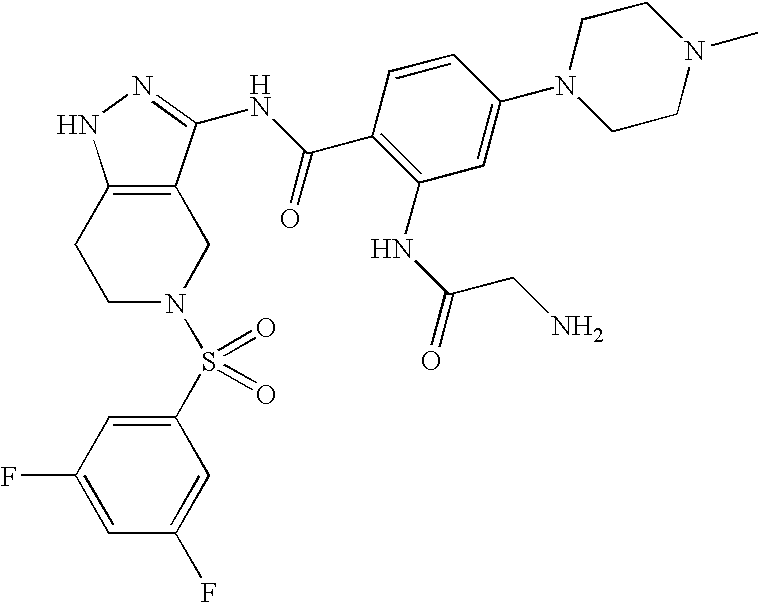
C1N(S(=O)(=O)C2=CC(F)=CC(F)=C2)CC2=C(C1)NN=C2NC(C1=C(NC(=O)CN)C=C(N2CCN(C)CC2)C=C1)=O
